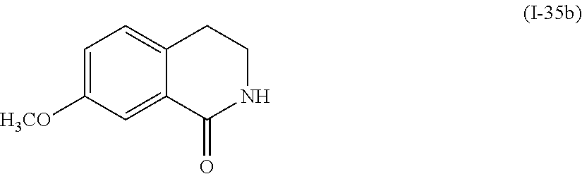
C1=C([H3CO])C=C2C(=C1)CCNC2=O
